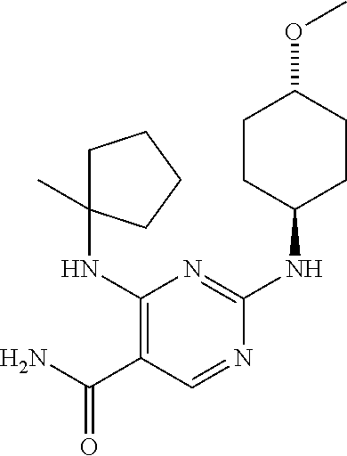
C1(NC2(C)CCCC2)=C(C(N)=O)C=NC(NC2CCC(OC)CC2)=N1
